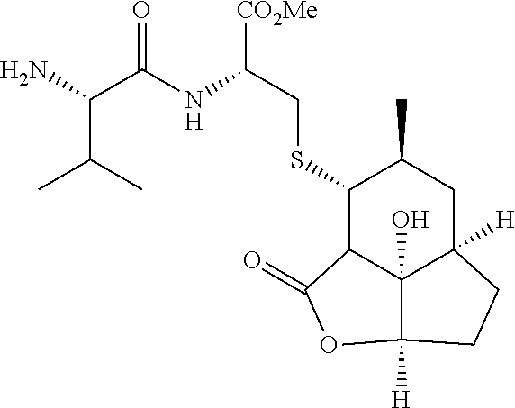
[CO2Me]C(CSC1C2C3(O)C([H])(CC1C)CCC3([H])OC2=O)NC(C(C(C)C)N)=O
